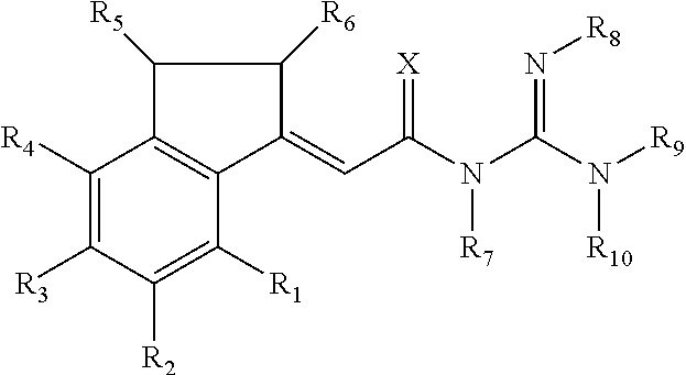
N([R10])(C(N([R7])C(C=C1C([R6])C([R5])C2=C1C([R1])=C([R2])C([R3])=C2[R4])=[X])=N[R8])[R9]
